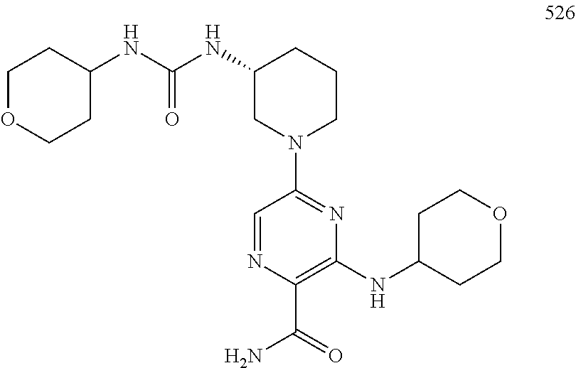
C1(NC(NC2CCOCC2)=O)CN(C2=NC(NC3CCOCC3)=C(C(N)=O)N=C2)CCC1
